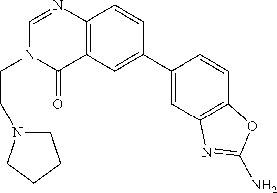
C1(=O)C2=C(N=CN1CCN1CCCC1)C=CC(C1=CC3=C(C=C1)OC(N)=N3)=C2
